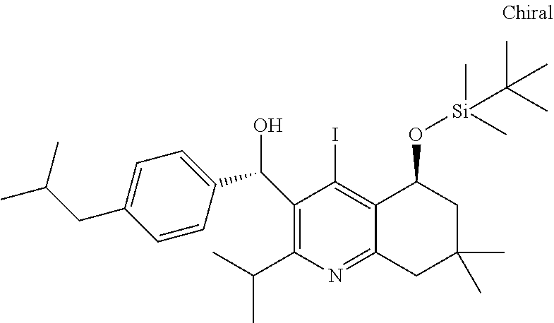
C12=C(I)C(C(C3=CC=C(CC(C)C)C=C3)O)=C(C(C)C)N=C1CC(C)(C)CC2O[Si](C(C)(C)C)(C)C
